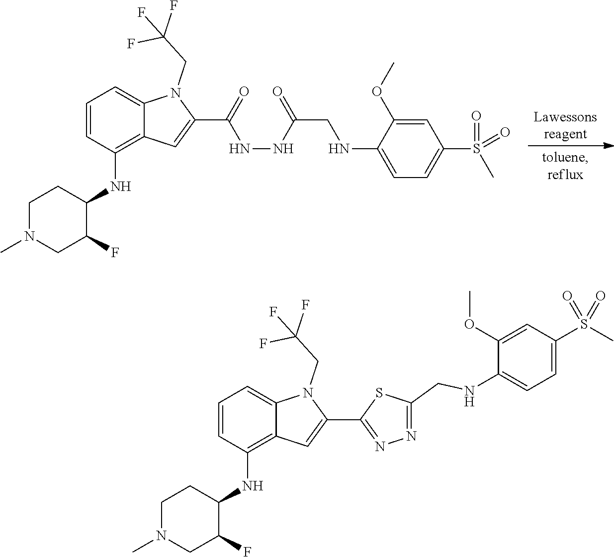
CS(=O)(C1=CC=C(NCC(NNC(C2=CC3=C(NC4C(F)CN(C)CC4)C=CC=C3N2CC(F)(F)F)=O)=O)C(OC)=C1)=O.C1=CC=C2C(=C1NC1C(F)CN(C)CC1)C=C(C1=NN=C(CNC3=CC=C(S(C)(=O)=O)C=C3OC)S1)N2CC(F)(F)F
